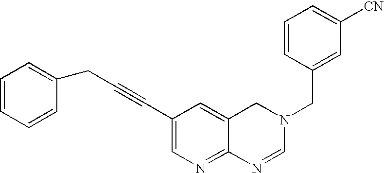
C1(C#CCC2=CC=CC=C2)=CN=C2C(=C1)CN(CC1=CC([CN])=CC=C1)C=N2
